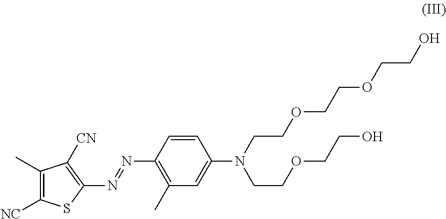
C1(C)=C([NC])SC(N=NC2=C(C)C=C(N(CCOCCO)CCOCCOCCO)C=C2)=C1[CN]
